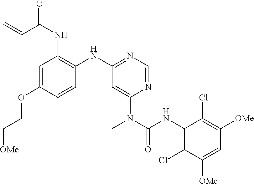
C1=C(OCC[OMe])C=CC(NC2=NC=NC(N(C(NC3=C(Cl)C([OMe])=CC([OMe])=C3Cl)=O)C)=C2)=C1NC(C=C)=O
